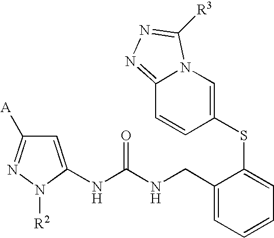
C1=C(NC(NCC2=CC=CC=C2SC2=CN3C(=NN=C3[R3])C=C2)=O)N([R2])N=C1[A]
